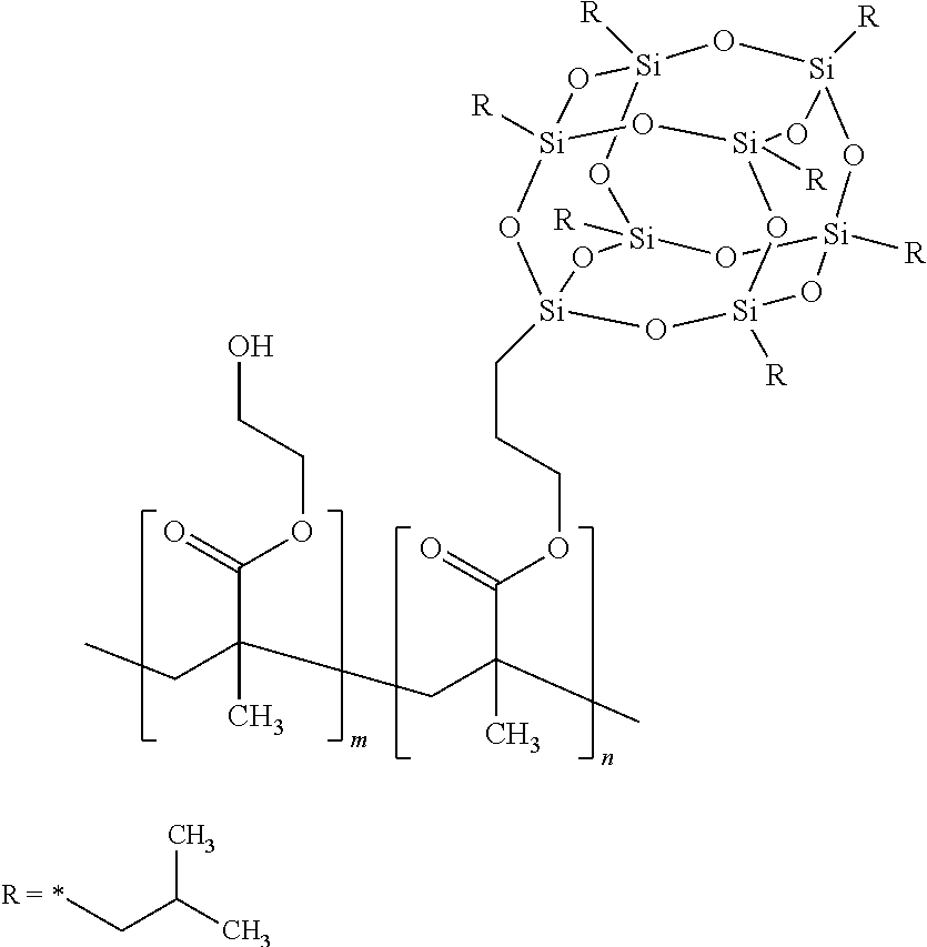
[Si]12([R])O[Si]3(CCCOC(C(CC(CC)(C(=O)OCCO)C)(C)C)=O)O[Si]4([R])O[Si]([R])(O1)O[Si]1([R])O[Si]([R])(O2)O[Si]([R])(O3)O[Si]([R])(O4)O1.C(C(C)C)C
